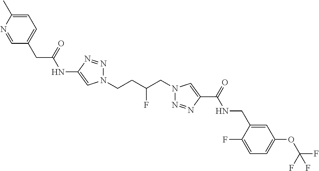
C1(NC(CC2=CC=C(C)N=C2)=O)=CN(CCC(CN2N=NC(C(=O)NCC3=CC(OC(F)(F)F)=CC=C3F)=C2)F)N=N1
